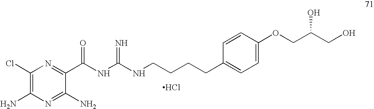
C1(Cl)=C(N)N=C(N)C(C(NC(NCCCCC2=CC=C(OCC(CO)O)C=C2)=N)=O)=N1.Cl
